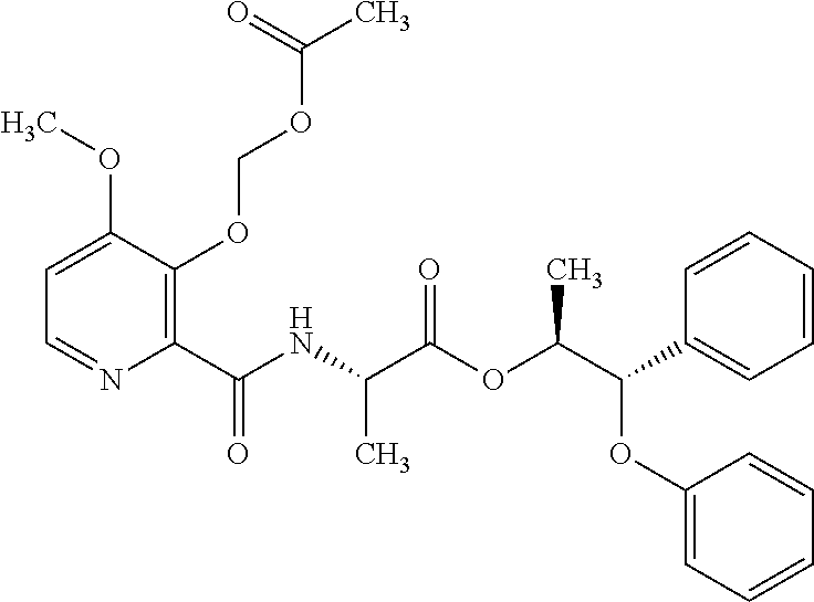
C1(C(NC(C(OC(C(OC2=CC=CC=C2)C2=CC=CC=C2)C)=O)C)=O)=C(OCOC(C)=O)C(OC)=CC=N1
